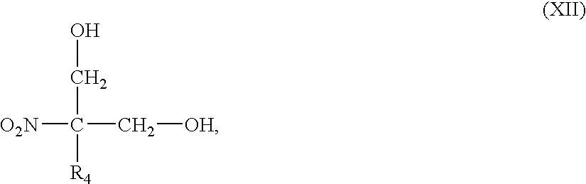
[O2N]C(C[OH])(CO)[R4]
